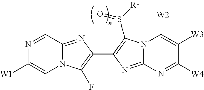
N12C(=NC(C3=C(S([R1])=O)N4C(=N3)N=C([W4])C([W3])=C4[W2])=C1F)C=NC([W1])=C2
